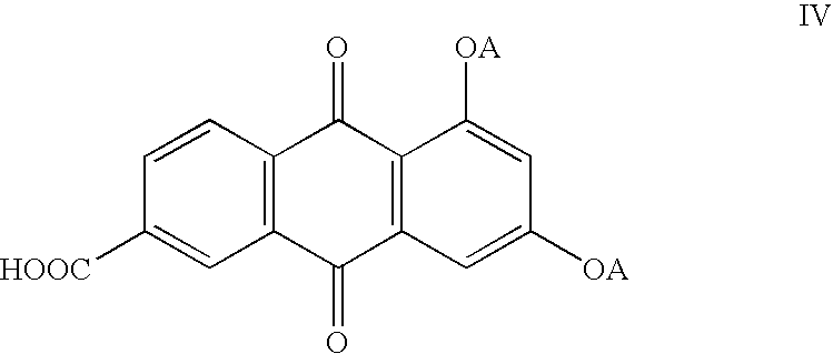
C1=CC2=C(C=C1[HOOC])C(=O)C1=C(C2=O)C([OA])=CC([OA])=C1
